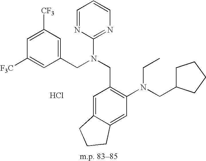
[F3C]C1=CC(CN(CC2=C(N(CC3CCCC3)CC)C=C3C(=C2)CCC3)C2=NC=CC=N2)=CC([CF3])=C1.Cl
